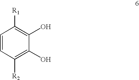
C1=CC([R2])=C(O)C(O)=C1[R1]
